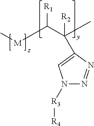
N1([R3][R4])N=NC(C(C([M]C)[R1])(C)[R2])=C1
